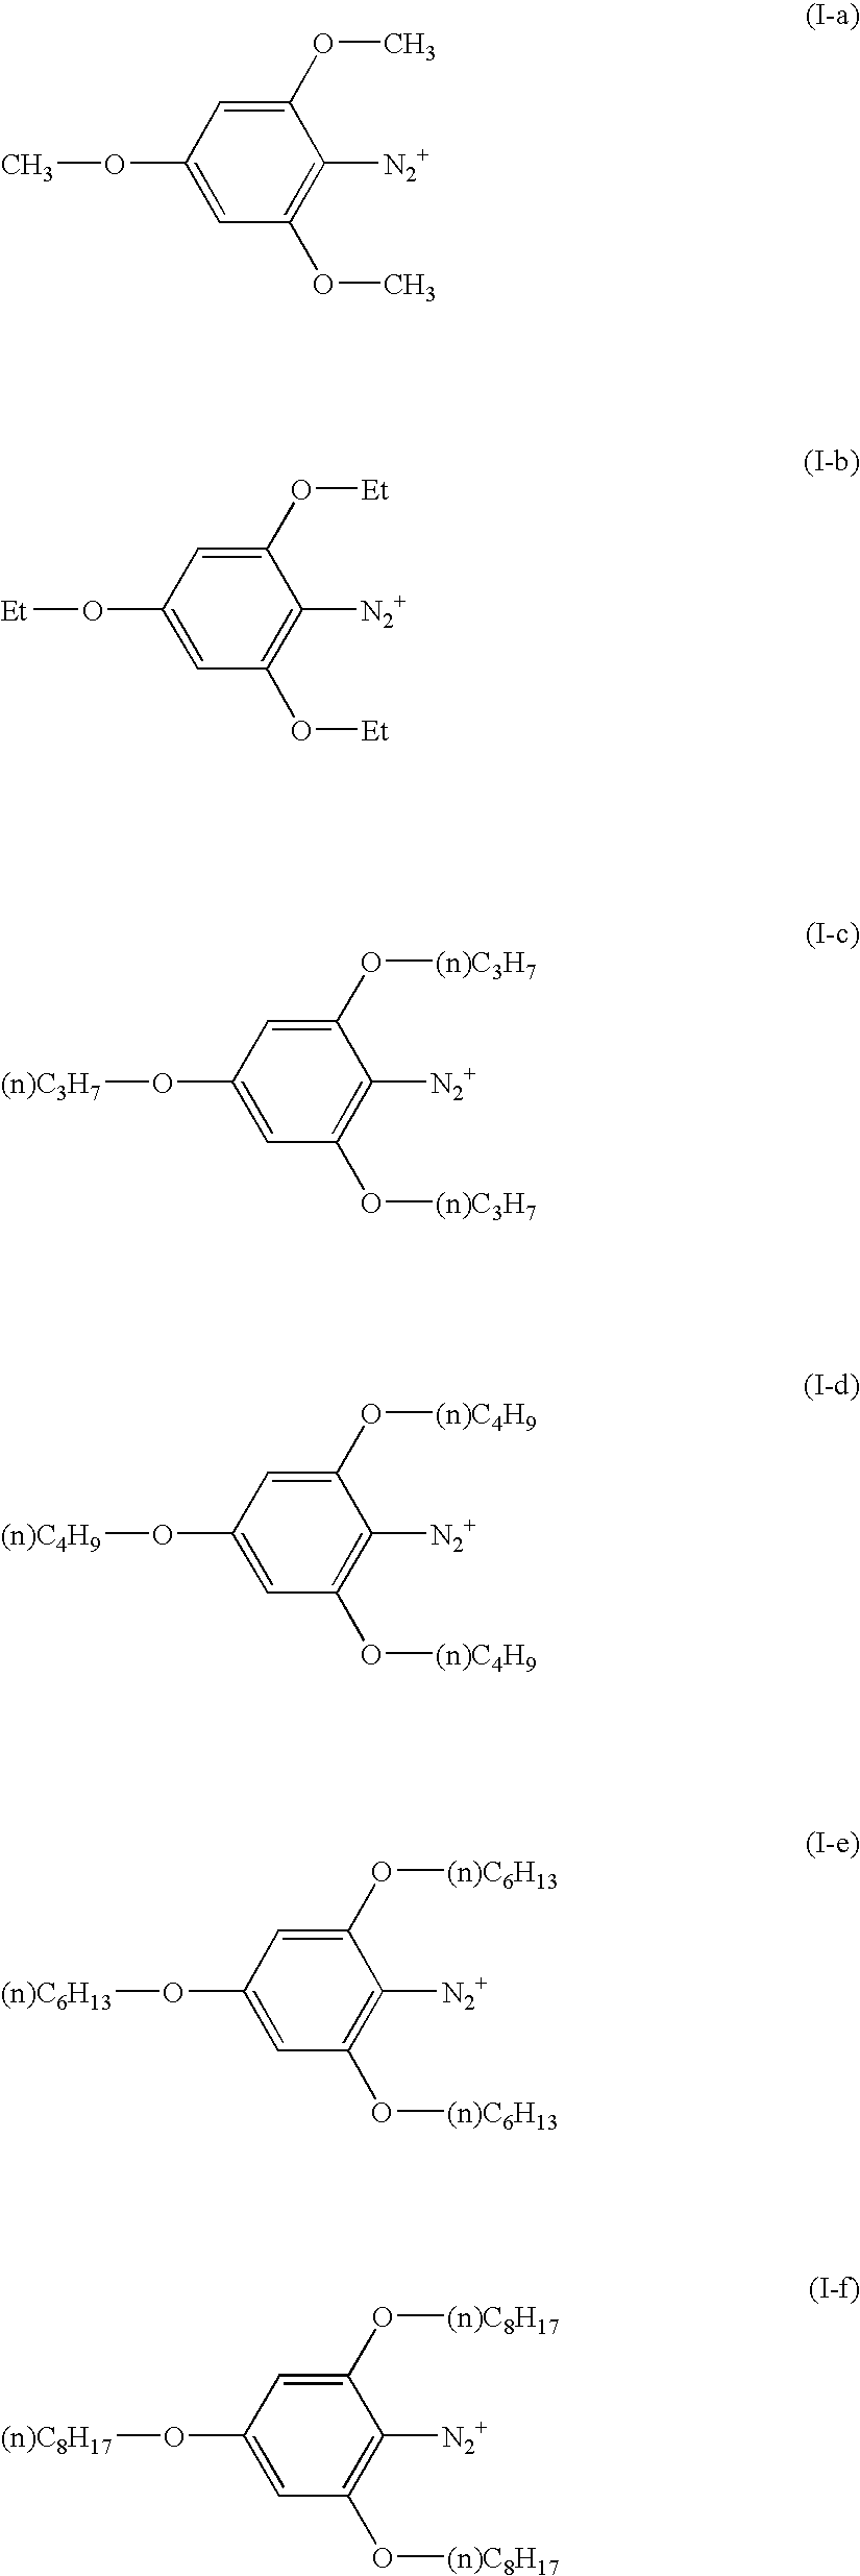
COC1=CC(OC)=C([N2+])C(OC)=C1.[Et]OC1=CC(O[Et])=C([N2+])C(O[Et])=C1.[(n)C3H7]OC1=CC(O[(n)C3H7])=C([N2+])C(O[(n)C3H7])=C1.[(n)C4H9]OC1=CC(O[(n)C4H9])=C([N2+])C(O[(n)C4H9])=C1.[(n)C6H13]OC1=CC(O[(n)C6H13])=C([N2+])C(O[(n)C6H13])=C1.[(n)C8H17]OC1=CC(O[(n)C8H17])=C([N2+])C(O[(n)C8H17])=C1
